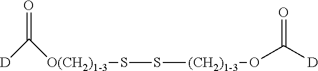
[O(CH2)1-3](SS[(CH2)1-3]OC([D])=O)C([D])=O
